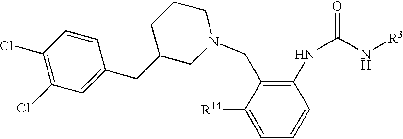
C1([R14])=CC=CC(NC(=O)N[R3])=C1CN1CCCC(CC2=CC(Cl)=C(Cl)C=C2)C1
